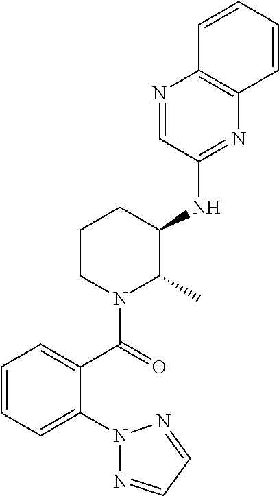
C1(NC2CCCN(C(=O)C3=CC=CC=C3N3N=CC=N3)C2C)=NC2=C(N=C1)C=CC=C2
